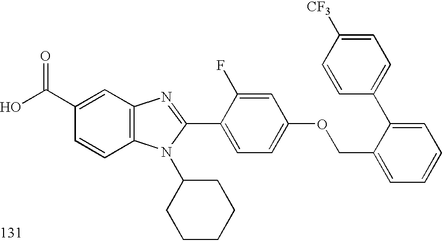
OC(C1=CC2=C(C=C1)N(C1CCCCC1)C(C1=CC=C(OCC3=CC=CC=C3C3=CC=C([CF3])C=C3)C=C1F)=N2)=O
